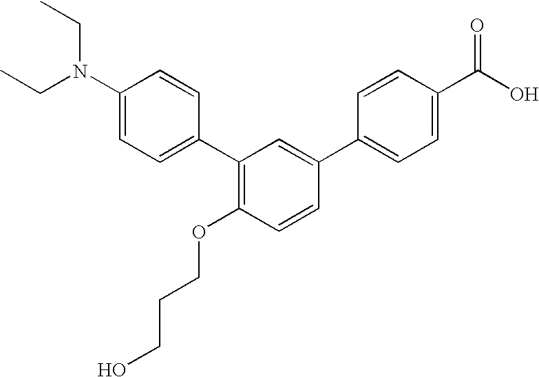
C1(N(CC)CC)=CC=C(C2=C(OCCCO)C=CC(C3=CC=C(C(O)=O)C=C3)=C2)C=C1
